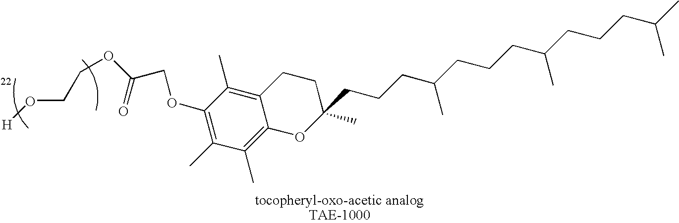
[H]OCCOC(COC1=C(C)C(C)=C2C(=C1C)CCC(CCCC(CCCC(CCCC(C)C)C)C)(C)O2)=O
